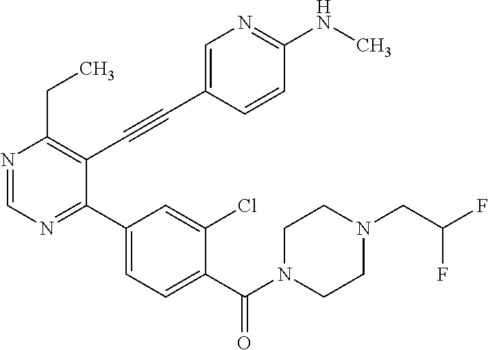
N1=CN=C(C2=CC=C(C(=O)N3CCN(CC(F)F)CC3)C(Cl)=C2)C(C#CC2=CN=C(NC)C=C2)=C1CC
